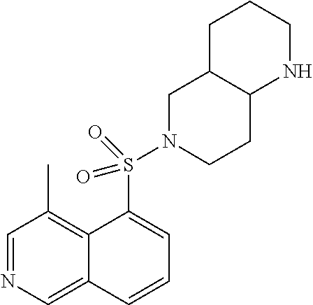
C1=NC=C2C(=C1C)C(S(=O)(=O)N1CC3C(CC1)NCCC3)=CC=C2
